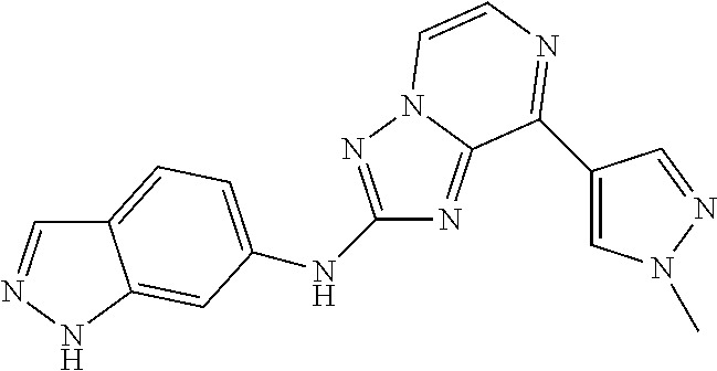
C12=CC=C(NC3=NN4C(=N3)C(C3=CN(C)N=C3)=NC=C4)C=C1NN=C2
